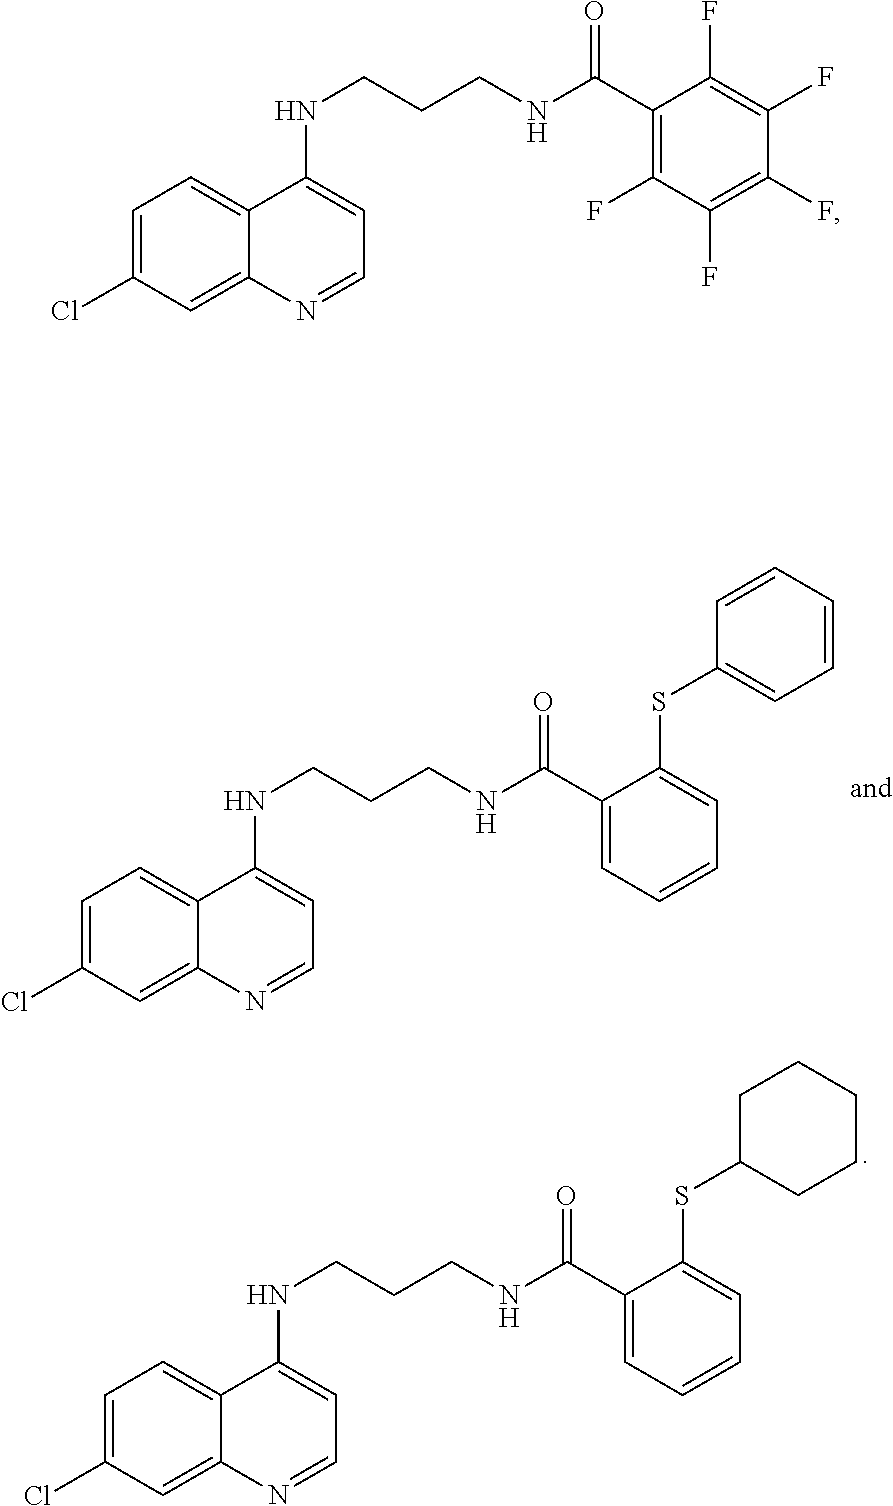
C1=C(C(NCCCNC2=CC=NC3=CC(Cl)=CC=C32)=O)C(SC2=CC=CC=C2)=CC=C1.C1=C(C(NCCCNC2=CC=NC3=CC(Cl)=CC=C32)=O)C(SC2CCCCC2)=CC=C1.C1(F)=C(C(NCCCNC2=CC=NC3=CC(Cl)=CC=C32)=O)C(F)=C(F)C(F)=C1F
